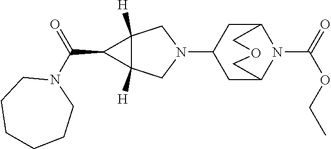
N1(C2CC3N(C(=O)OCC)C(C2)COC3)CC2([H])C([H])(C1)C2C(N1CCCCCC1)=O
